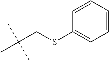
C1=CC=CC(SCC(C)(C)C)=C1
